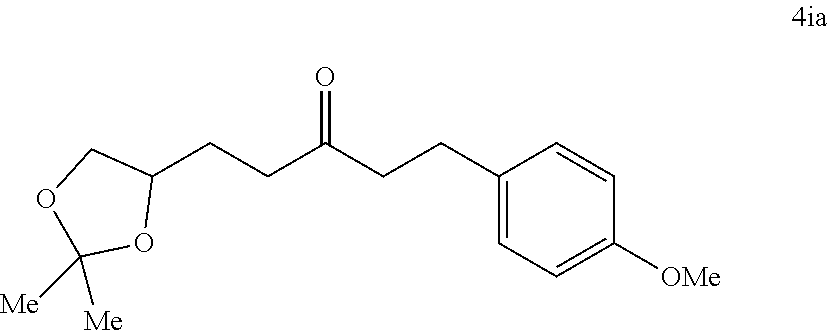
C1(CCC(CCC2COC([Me])([Me])O2)=O)=CC=C([OMe])C=C1
